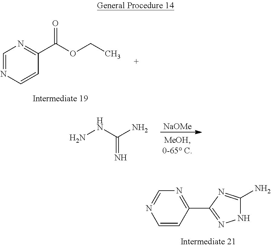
C1=CC(C2=NNC(N)=N2)=NC=N1.C1=NC=CC(C(OCC)=O)=N1.[NaOMe].NNC(N)=N
